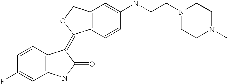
C12=C(C=C(NCCN3CCN(C)CC3)C=C1)COC2=C1C2=C(C=C(F)C=C2)NC1=O
